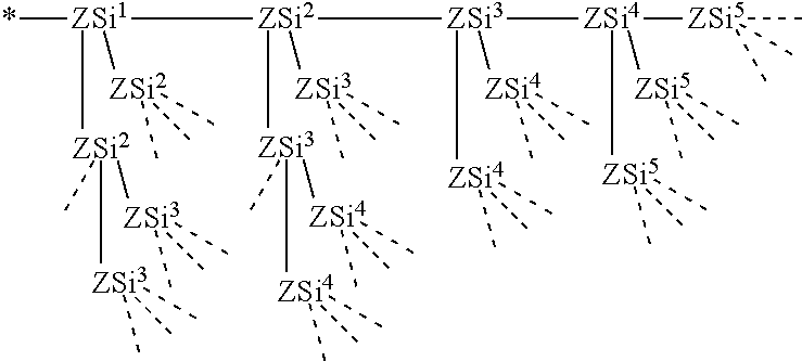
*[ZSi1]([ZSi2]([ZSi3]([ZSi4]([ZSi5](C)(C)C)([ZSi5](C)(C)C)[ZSi5](C)(C)C)([ZSi4](C)(C)C)[ZSi4](C)(C)C)([ZSi3](C)(C)C)[ZSi3]([ZSi4](C)(C)C)([ZSi4](C)(C)C)C)([ZSi2]([ZSi3](C)(C)C)([ZSi3](C)(C)C)C)[ZSi2](C)(C)C
